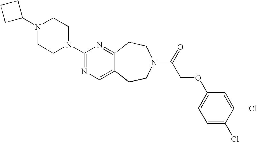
N1(C2CCC2)CCN(C2=NC=C3C(=N2)CCN(C(=O)COC2=CC=C(Cl)C(Cl)=C2)CC3)CC1
